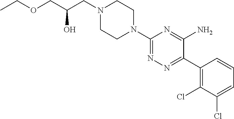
C1(C2=NN=C(N3CCN(CC(COCC)O)CC3)N=C2N)=C(Cl)C(Cl)=CC=C1
